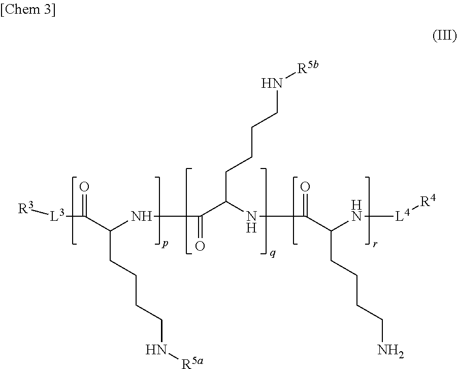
[R3][L3]C(C(NC(C(NC(C(N[L4][R4])CCCCN)=O)CCCCN[R5b])=O)CCCCN[R5a])=O
